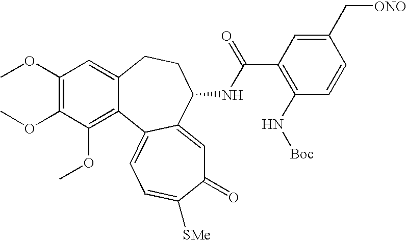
C1(OC)=C(OC)C(OC)=C2C(=C1)CCC(NC(C1=C(N[Boc])C=CC(C[ONO])=C1)=O)C1=CC(=O)C([SMe])=CC=C21
